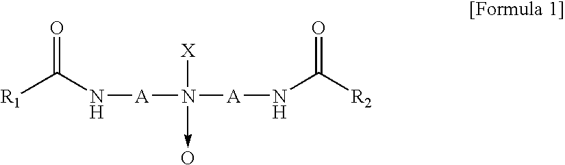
[R1]C(=O)N[A]N([X])(->O)[A]NC(=O)[R2]
